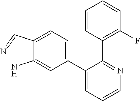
C1(C=N)=CC=C(C2=CC=CN=C2C2=C(F)C=CC=C2)C=C1N
